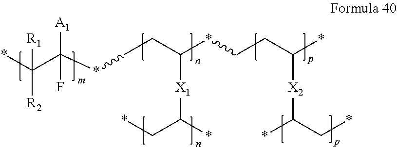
*C(C([A1])(*CCC([X1]C(C*)*)*CCC(*)[X2]C(*)C*)F)([R2])[R1]
